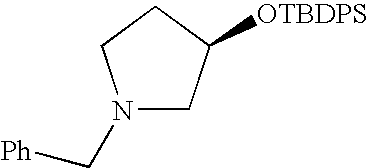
N1(C[Ph])CC([OTBDPS])CC1
